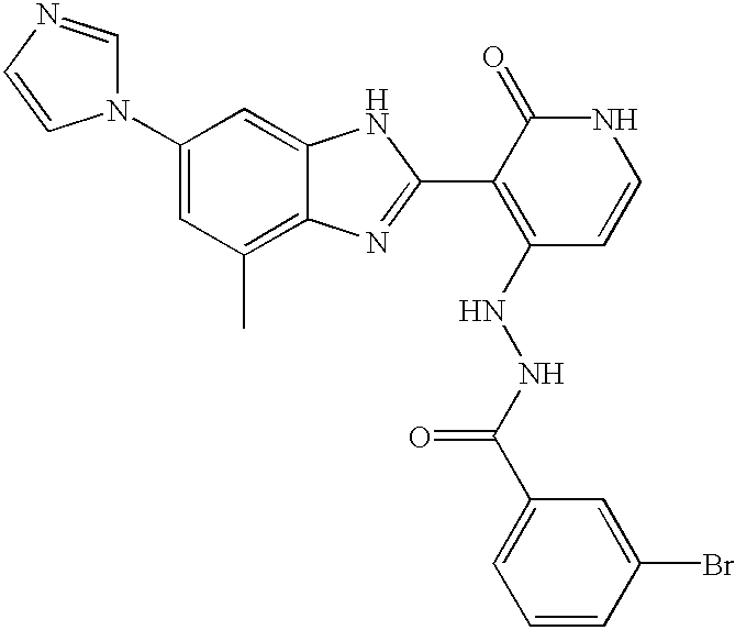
C1(N2C=NC=C2)=CC(C)=C2C(=C1)NC(C1=C(NNC(C3=CC=CC(Br)=C3)=O)C=CNC1=O)=N2
